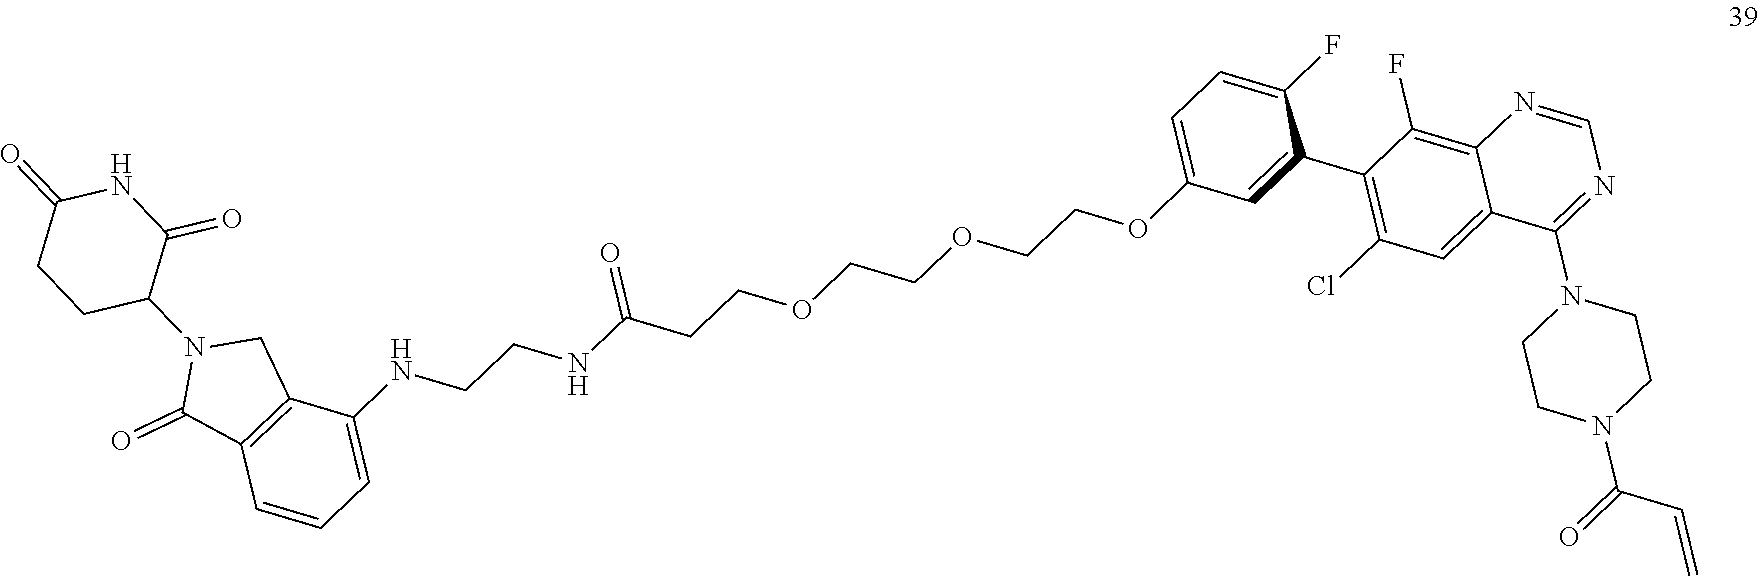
C1C(N2C(=O)C3=C(C2)C(NCCNC(CCOCCOCCOC2=CC=C(F)C(C4=C(Cl)C=C5C(=C4F)N=CN=C5N4CCN(C(=O)C=C)CC4)=C2)=O)=CC=C3)C(=O)NC(=O)C1
